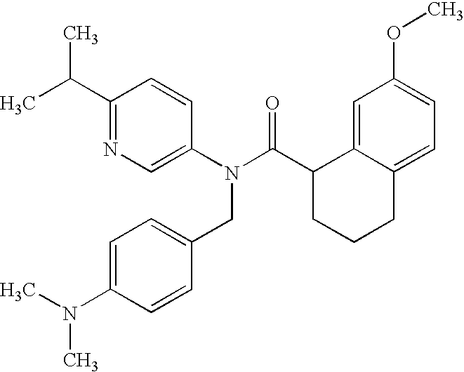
C1(C(C)C)=NC=C(N(C(C2CCCC3=CC=C(OC)C=C23)=O)CC2=CC=C(N(C)C)C=C2)C=C1
